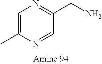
N1=CC(CN)=NC=C1C
